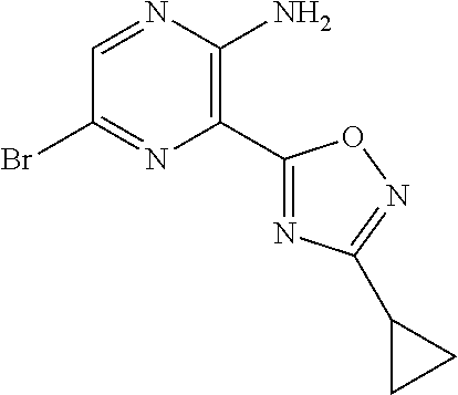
C1(Br)=NC(C2=NC(C3CC3)=NO2)=C(N)N=C1
